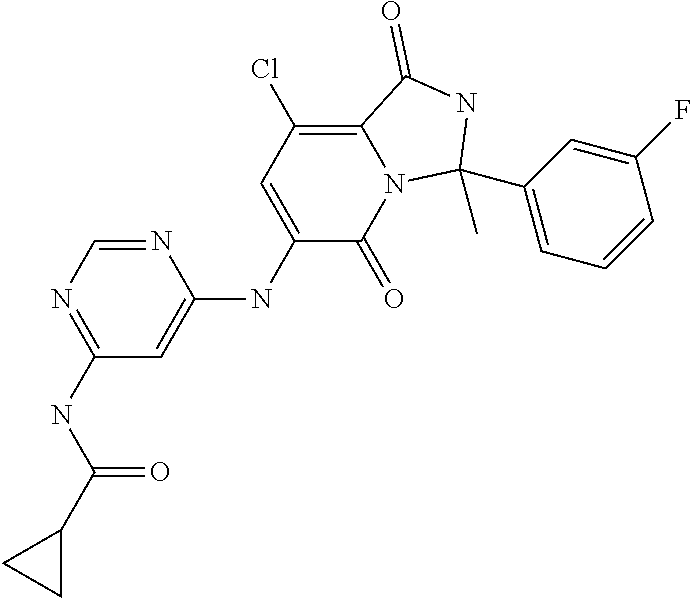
C1(NC(C2CC2)=O)=NC=NC(NC2=CC(Cl)=C3N(C2=O)C(C)(C2=CC=CC(F)=C2)NC3=O)=C1
